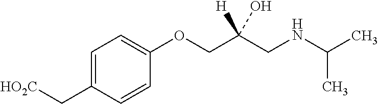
C1=C(C[HO2C])C=CC(OCC(CNC(C)C)([H])O)=C1
